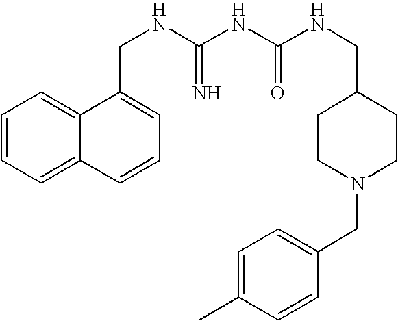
C1=CC=C2C(=C1)C(CNC(NC(NCC1CCN(CC3=CC=C(C)C=C3)CC1)=O)=N)=CC=C2
